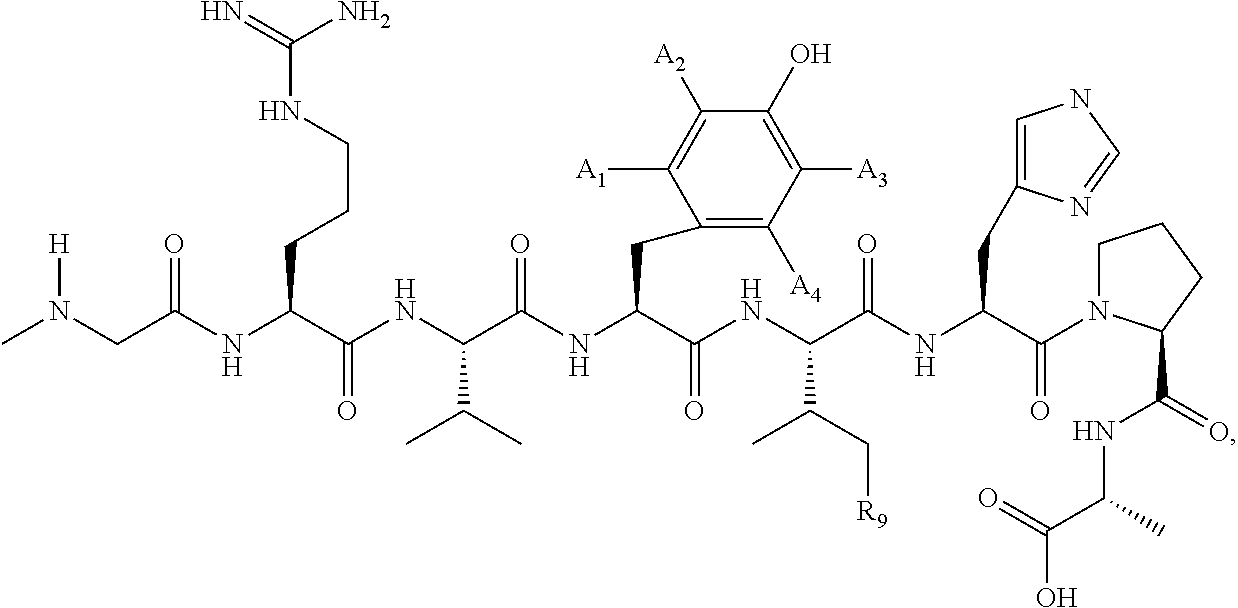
C(NC(C(NC(C(=O)N1CCCC1C(NC(C)C(O)=O)=O)CC1=CNC=N1)=O)C(C[R9])C)(=O)C(CC1=C([A4])C([A3])=C(O)C([A2])=C1[A1])NC(C(NC(C(NC(CN(C)[H])=O)CCCNC(=N)N)=O)C(C)C)=O
